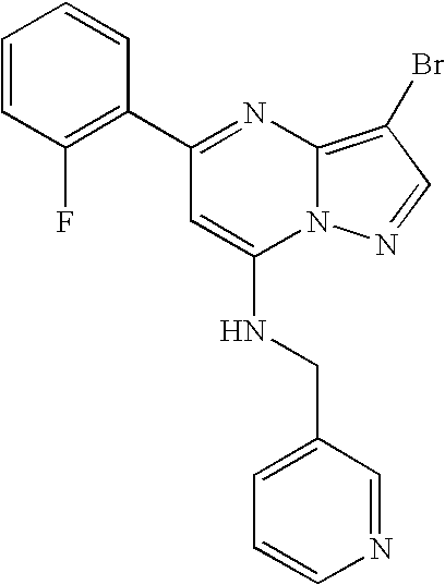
C1=CN=CC(CNC2=CC(C3=C(F)C=CC=C3)=NC3=C(Br)C=NN23)=C1
